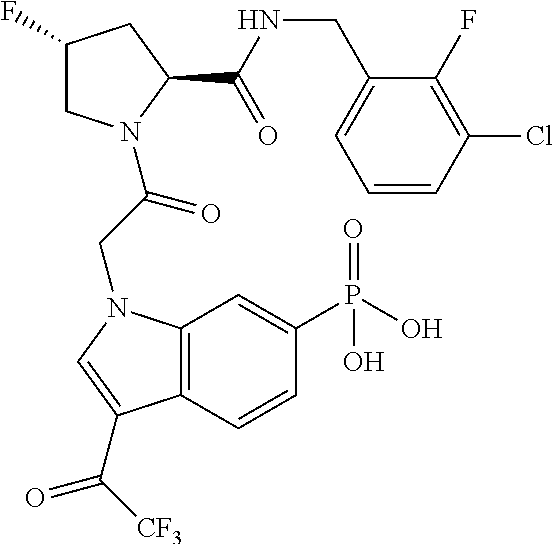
C1(F)CN(C(=O)CN2C3=C(C=CC(P(O)(=O)O)=C3)C(C([CF3])=O)=C2)C(C(NCC2=CC=CC(Cl)=C2F)=O)C1
